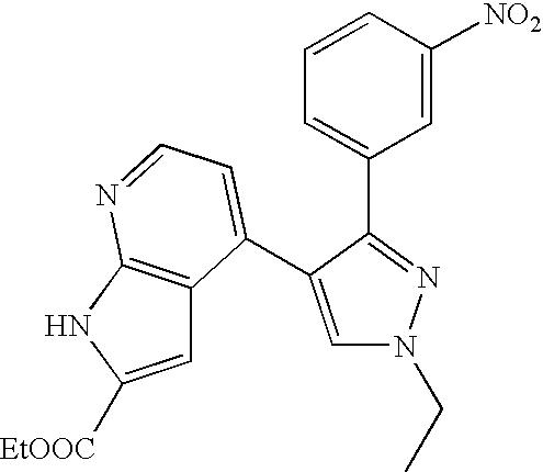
C1=C([NO2])C=CC=C1C1=NN(CC)C=C1C1=CC=NC2=C1C=C([EtOOC])N2
